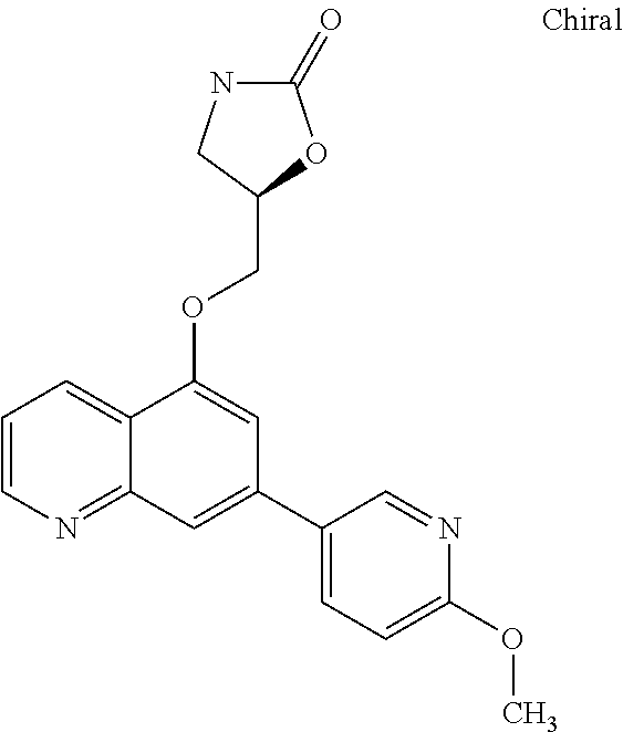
C1=CN=C2C(=C1)C(OCC1OC(=O)NC1)=CC(C1=CC=C(OC)N=C1)=C2
